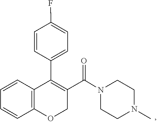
N1(C(C2=C(C3=CC=C(F)C=C3)C3=C(OC2)C=CC=C3)=O)CCN(C)CC1
